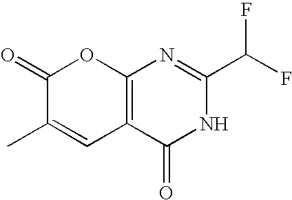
C1(=O)C(C)=CC2=C(O1)N=C(C(F)F)NC2=O
